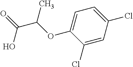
C1=C(OC(C(=O)O)C)C(Cl)=CC(Cl)=C1
